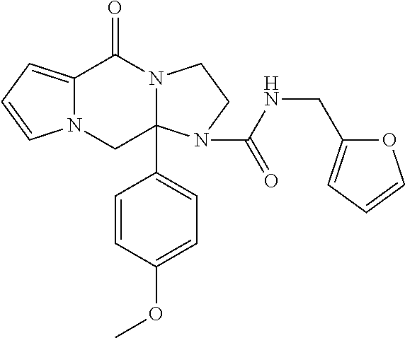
C12=CC=CN1CC1(C3=CC=C(OC)C=C3)N(C2=O)CCN1C(NCC1=CC=CO1)=O
